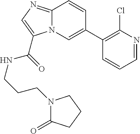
C12=NC=C(C(=O)NCCCN3C(=O)CCC3)N1C=C(C1=C(Cl)N=CC=C1)C=C2
